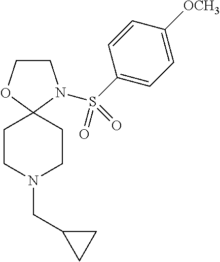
C1COC2(N1S(=O)(=O)C1=CC=C([OCH3])C=C1)CCN(CC1CC1)CC2
